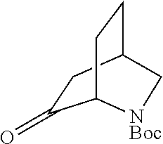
C1(=O)CC2CCC1[NBoc]C2
